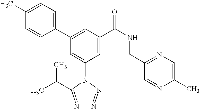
C1(C2=CC(C(NCC3=NC=C(C)N=C3)=O)=CC(N3C(C(C)C)=NN=N3)=C2)=CC=C(C)C=C1
